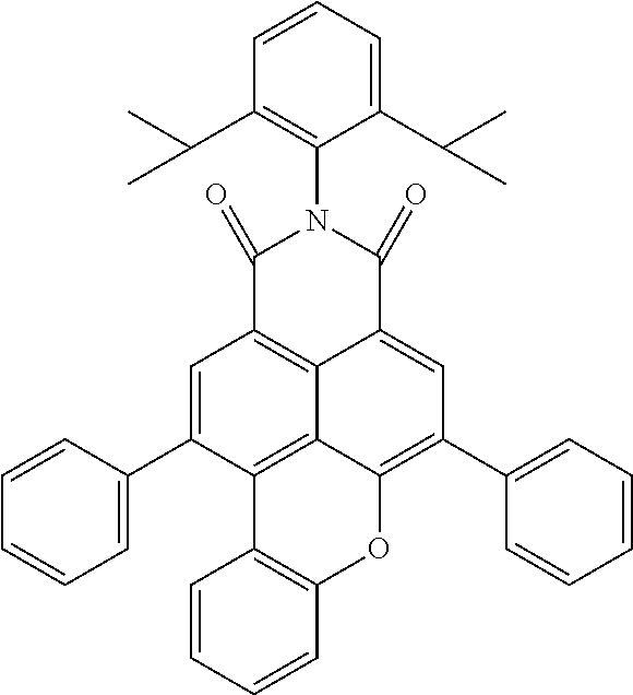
C1(C(C)C)=CC=CC(C(C)C)=C1N1C(=O)C2=CC(C3=CC=CC=C3)=C3C4=C(C(C5=CC=CC=C5)=CC(=C24)C1=O)C1=C(O3)C=CC=C1
